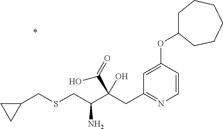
C1=CC(OC2CCCCCC2)=CC(CC(C(CSCC2CC2)N)(C(=O)O)O)=N1
